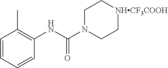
C1=CC=CC(NC(N2CC[NHCF3COOH]CC2)=O)=C1C
